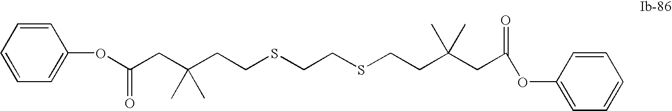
C1=CC=CC=C1OC(CC(CCSCCSCCC(CC(=O)OC1=CC=CC=C1)(C)C)(C)C)=O
